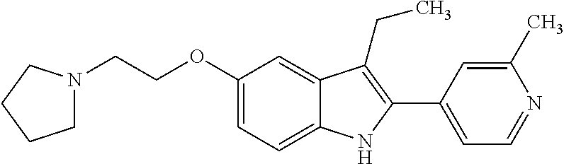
O(C1=CC=C2C(=C1)C(CC)=C(C1=CC=NC(C)=C1)N2)CCN1CCCC1
